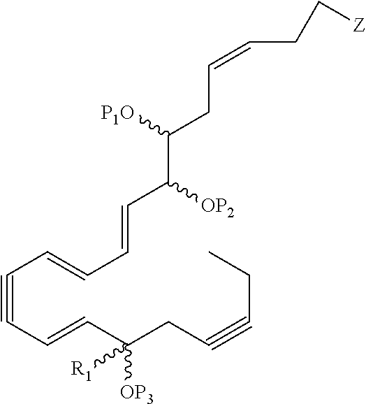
CCC#CCC(C=CC#CC=CC=CC(C(CC=CCC[Z])[P1O])[OP2])([OP3])[R1]
